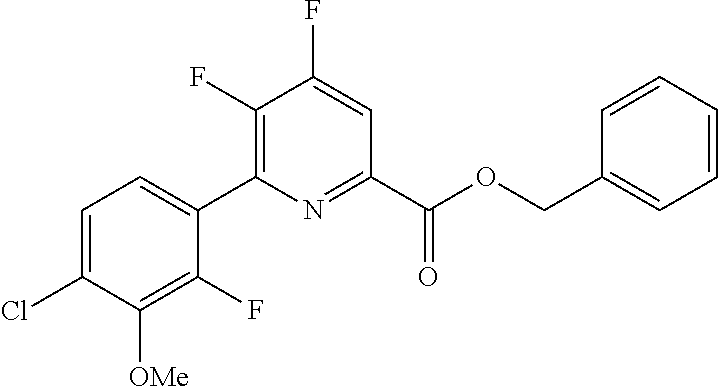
C1=C(Cl)C([OMe])=C(F)C(C2=C(F)C(F)=CC(C(OCC3=CC=CC=C3)=O)=N2)=C1
